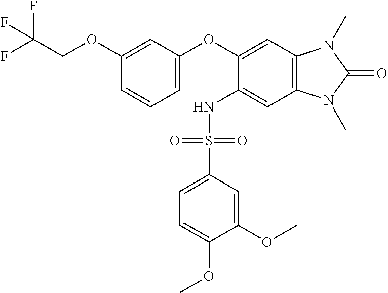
C1(OCC(F)(F)F)=CC(OC2=CC3=C(C=C2NS(C2=CC=C(OC)C(OC)=C2)(=O)=O)N(C)C(=O)N3C)=CC=C1
